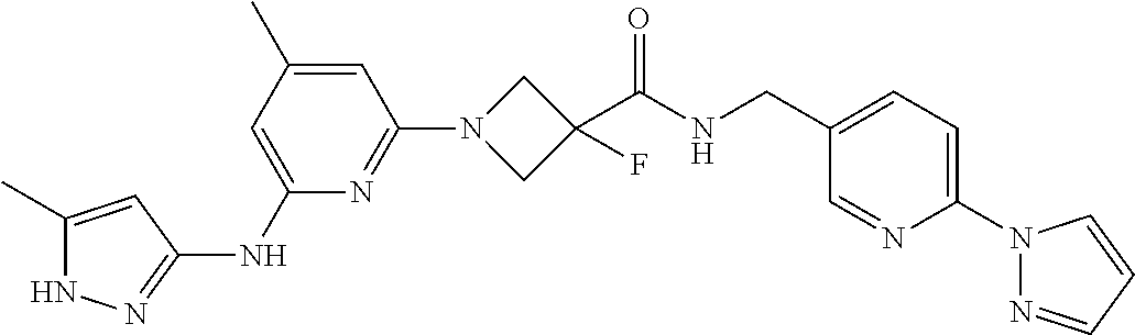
N1C(C)=CC(NC2=CC(C)=CC(N3CC(C(NCC4=CC=C(N5N=CC=C5)N=C4)=O)(F)C3)=N2)=N1
